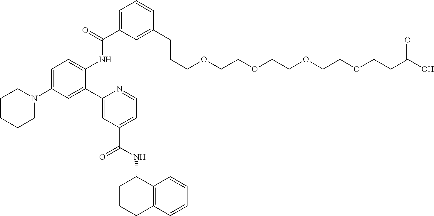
C1CCCN(C2=CC=C(NC(C3=CC=CC(CCCOCCOCCOCCOCCC(O)=O)=C3)=O)C(C3=CC(C(NC4CCCC5=C4C=CC=C5)=O)=CC=N3)=C2)C1
